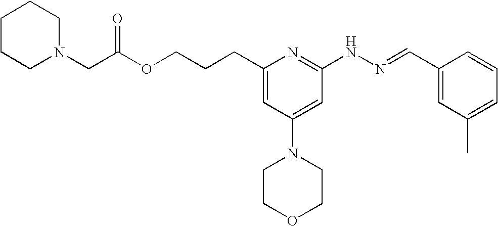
O(CCCC1=CC(N2CCOCC2)=CC(NN=CC2=CC(C)=CC=C2)=N1)C(CN1CCCCC1)=O
